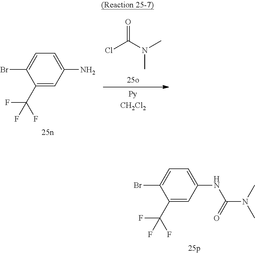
O=C(N(C)C)Cl.C1(C(F)(F)F)=CC(N)=CC=C1Br.C1(C(F)(F)F)=CC(NC(N(C)C)=O)=CC=C1Br
